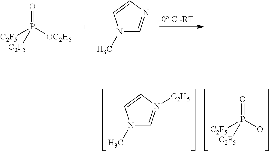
O=P(O)([C2F5])[C2F5].N1(C)C=N([C2H5])C=C1.N1(C)C=NC=C1.O=P([OC2H5])([C2F5])[C2F5]
